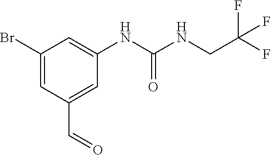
C(C1=CC(NC(NCC(F)(F)F)=O)=CC(Br)=C1)=O
